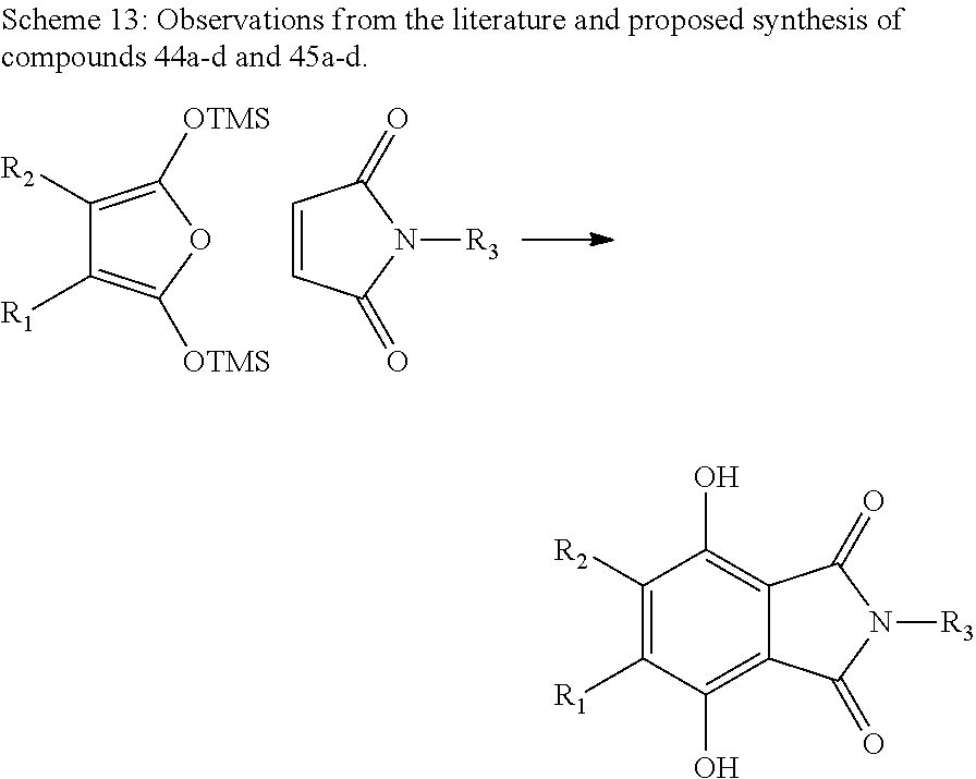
C1([R2])=C([OTMS])OC([OTMS])=C1[R1].C1=CC(=O)N([R3])C1=O.C12=C(O)C([R2])=C([R1])C(O)=C1C(=O)N([R3])C2=O
